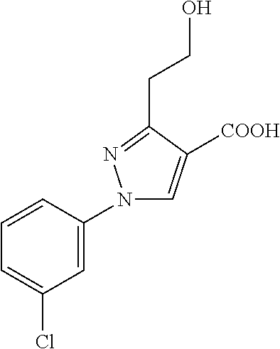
C1=C(Cl)C=C(N2C=C([COOH])C(CCO)=N2)C=C1
